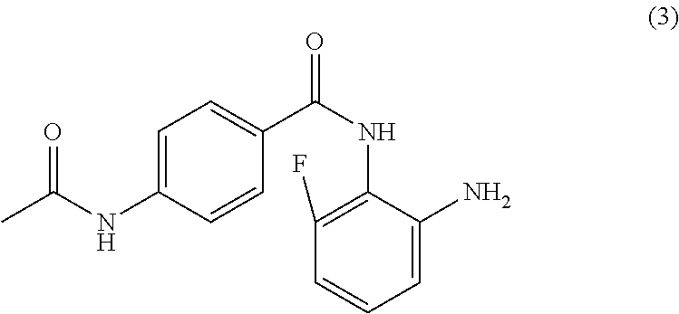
C1=CC(NC(=O)C)=CC=C1C(NC1=C(F)C=CC=C1N)=O
